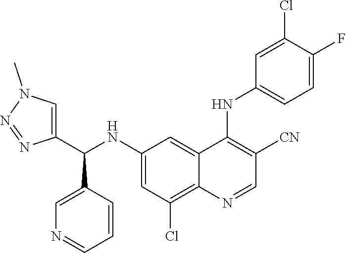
C1(NC(C2=CN(C)N=N2)C2=CN=CC=C2)=CC(Cl)=C2C(=C1)C(NC1=CC=C(F)C(Cl)=C1)=C([CN])C=N2
